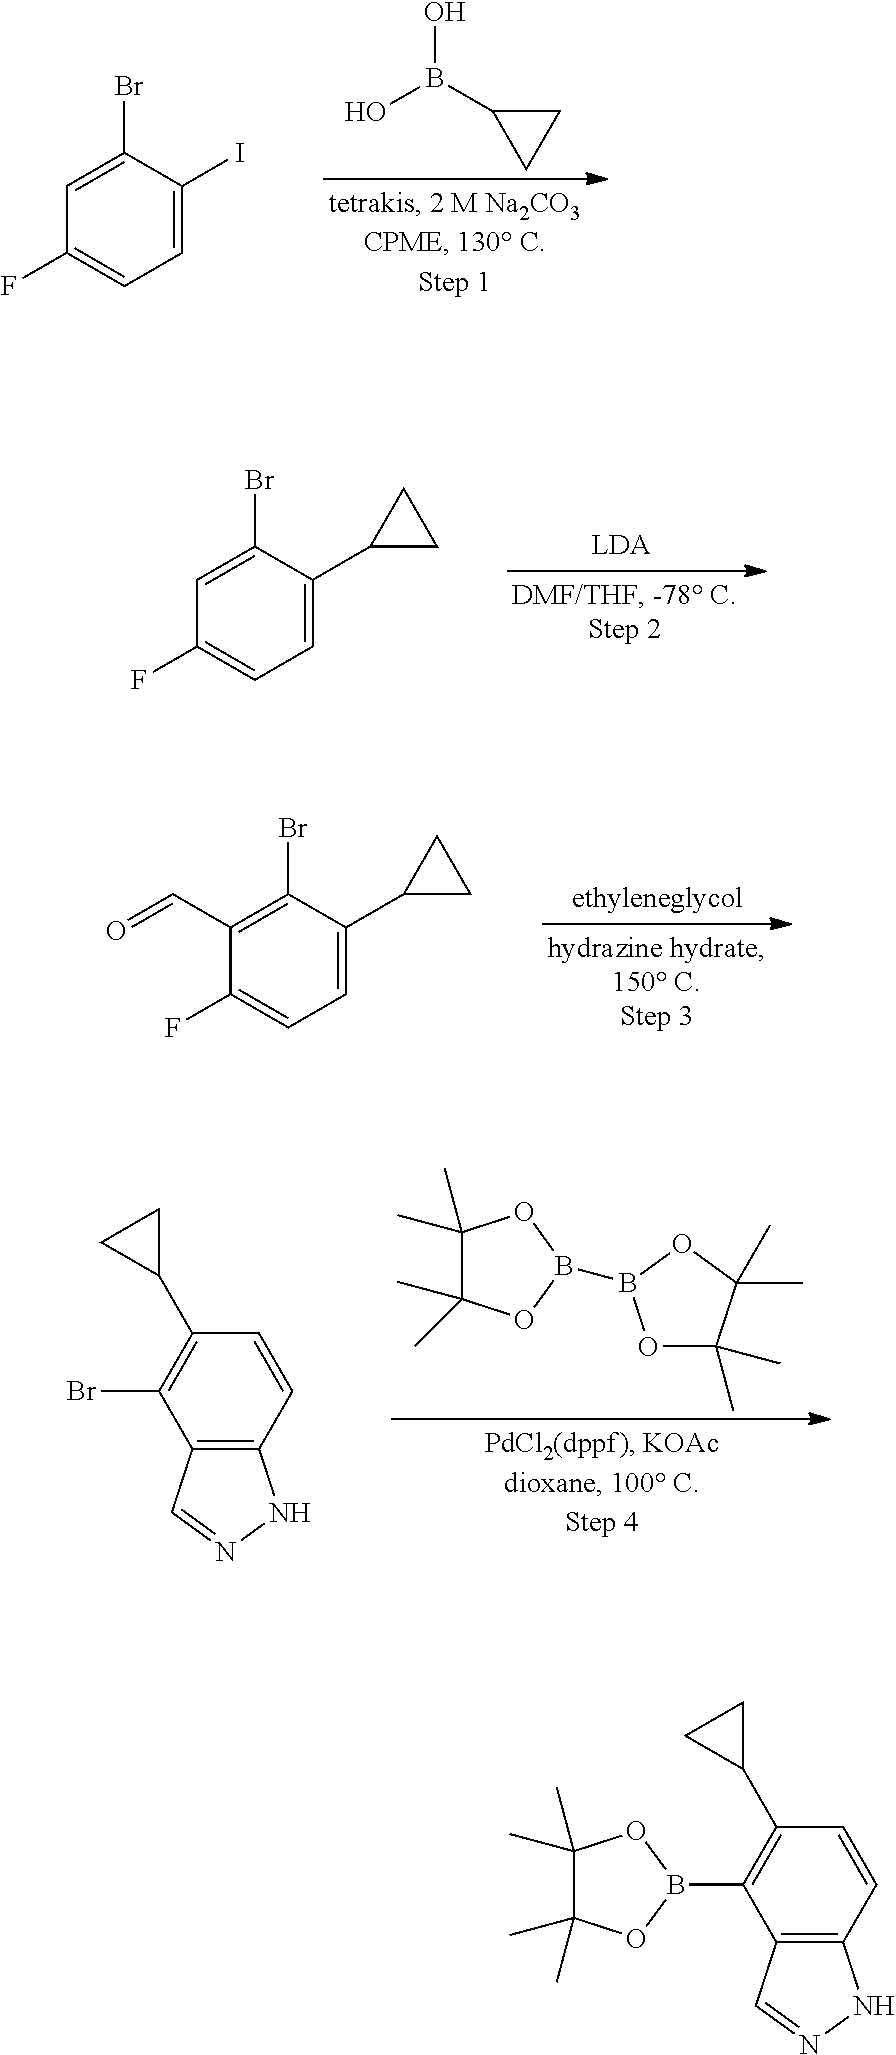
OB(C1CC1)O.C1=C(I)C(Br)=CC(F)=C1.C1=C(C2CC2)C(Br)=CC(F)=C1.C1=C(C2CC2)C(Br)=C(C=O)C(F)=C1.C1(C)(C)C(C)(C)OB(B2OC(C)(C)C(C)(C)O2)O1.C12=C(C=CC(C3CC3)=C1Br)NN=C2.C12=C(C=CC(C3CC3)=C1B1OC(C)(C)C(C)(C)O1)NN=C2
